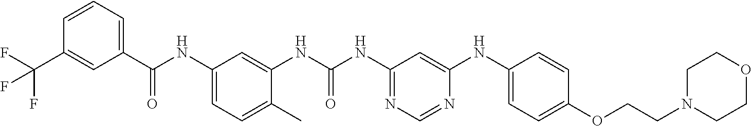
C1(C(=O)NC2=CC=C(C)C(NC(=O)NC3=NC=NC(NC4=CC=C(OCCN5CCOCC5)C=C4)=C3)=C2)=CC=CC(C(F)(F)F)=C1
